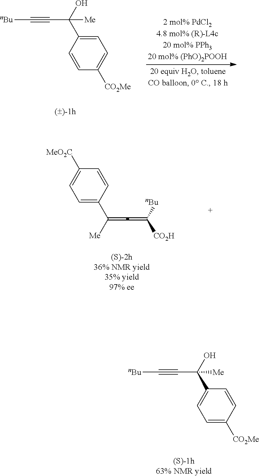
C1=C(C([Me])=C=C([nBu])[CO2H])C=CC([MeO2C])=C1.C1=C([CO2Me])C=CC(C(O)([Me])C#C[nBu])=C1.C1=CC(C(O)([Me])C#C[nBu])=CC=C1[CO2Me]
